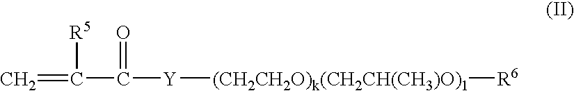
C=C(C([Y][(CH2CH2O)k(CH2CH(CH3)O)1][R6])=O)[R5]
